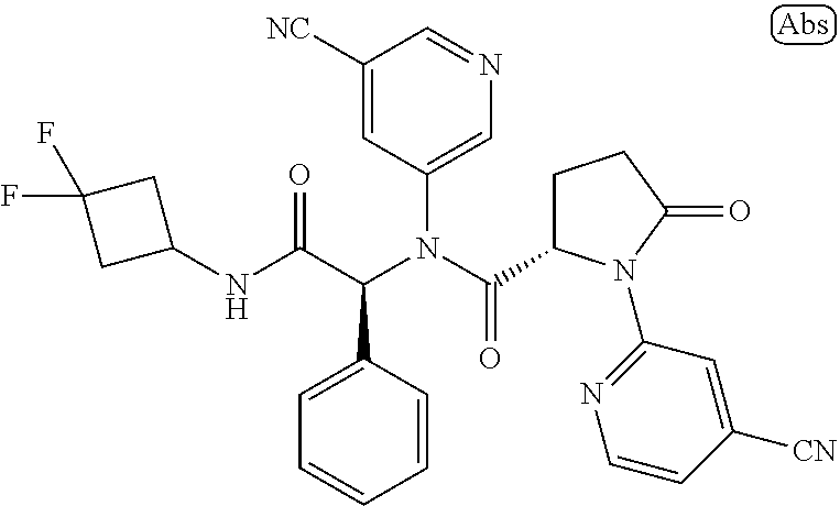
C1([NC])=CC(N(C(=O)C2CCC(=O)N2C2=NC=CC([CN])=C2)C(C(NC2CC(F)(F)C2)=O)C2=CC=CC=C2)=CN=C1
